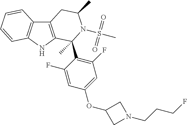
C12=C(NC3=C1C=CC=C3)C(C1=C(F)C=C(OC3CN(CCCF)C3)C=C1F)(C)N(S(C)(=O)=O)C(C)C2
